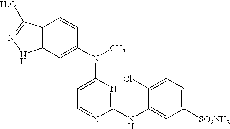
C12=C(C=C(N(C3=CC=NC(NC4=CC([SO2NH2])=CC=C4Cl)=N3)C)C=C1)NN=C2C
